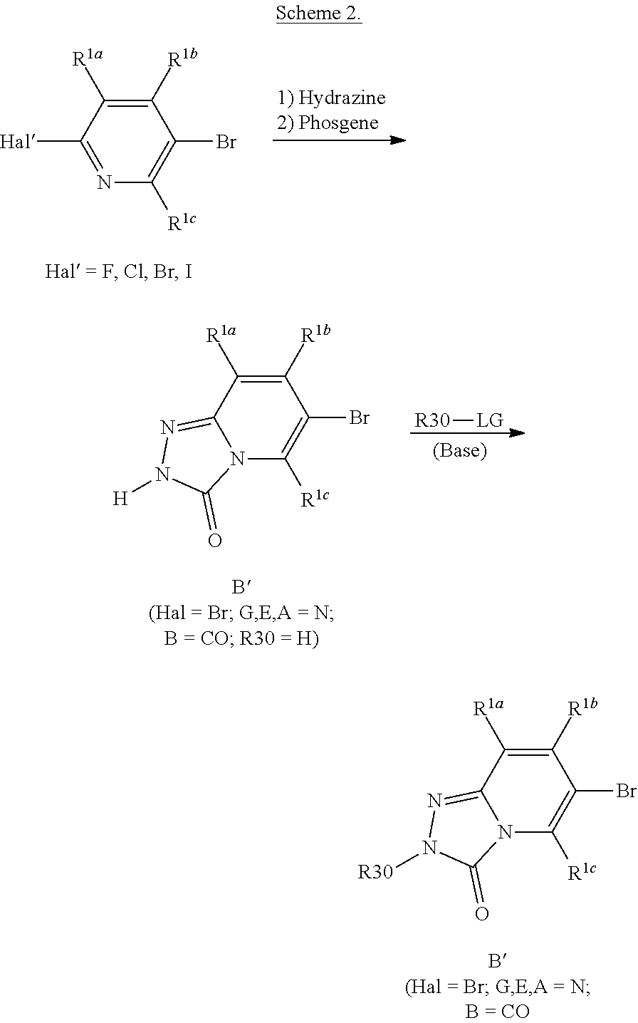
N1=C([Hal])C([R1a])=C([R1b])C(Br)=C1[R1c].N12C([R1c])=C(Br)C([R1b])=C([R1a])C1=NN([R30])C2=O.[R30][LG].N12C([R1c])=C(Br)C([R1b])=C([R1a])C1=NN([H])C2=O
